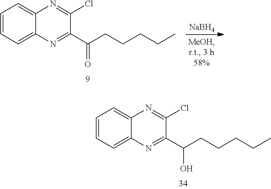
C1=CC=C2C(=C1)N=C(Cl)C(C(CCCCC)O)=N2.C1=CC=C2C(=C1)N=C(Cl)C(C(CCCCC)=O)=N2.[NaBH4]
